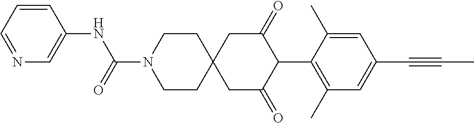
C1CN(C(=O)NC2=CN=CC=C2)CCC12CC(=O)C(C1=C(C)C=C(C#CC)C=C1C)C(=O)C2
